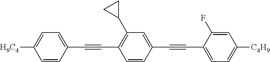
C1=CC(C#CC2=C(C3CC3)C=C(C#CC3=CC=C([C4H9])C=C3F)C=C2)=CC=C1[H9C4]
